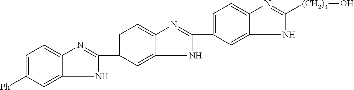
C1(C2=CC=C3N=C([(CH2)3]O)NC3=C2)=NC2=CC=C(C3=NC4=CC=C([Ph])C=C4N3)C=C2N1
